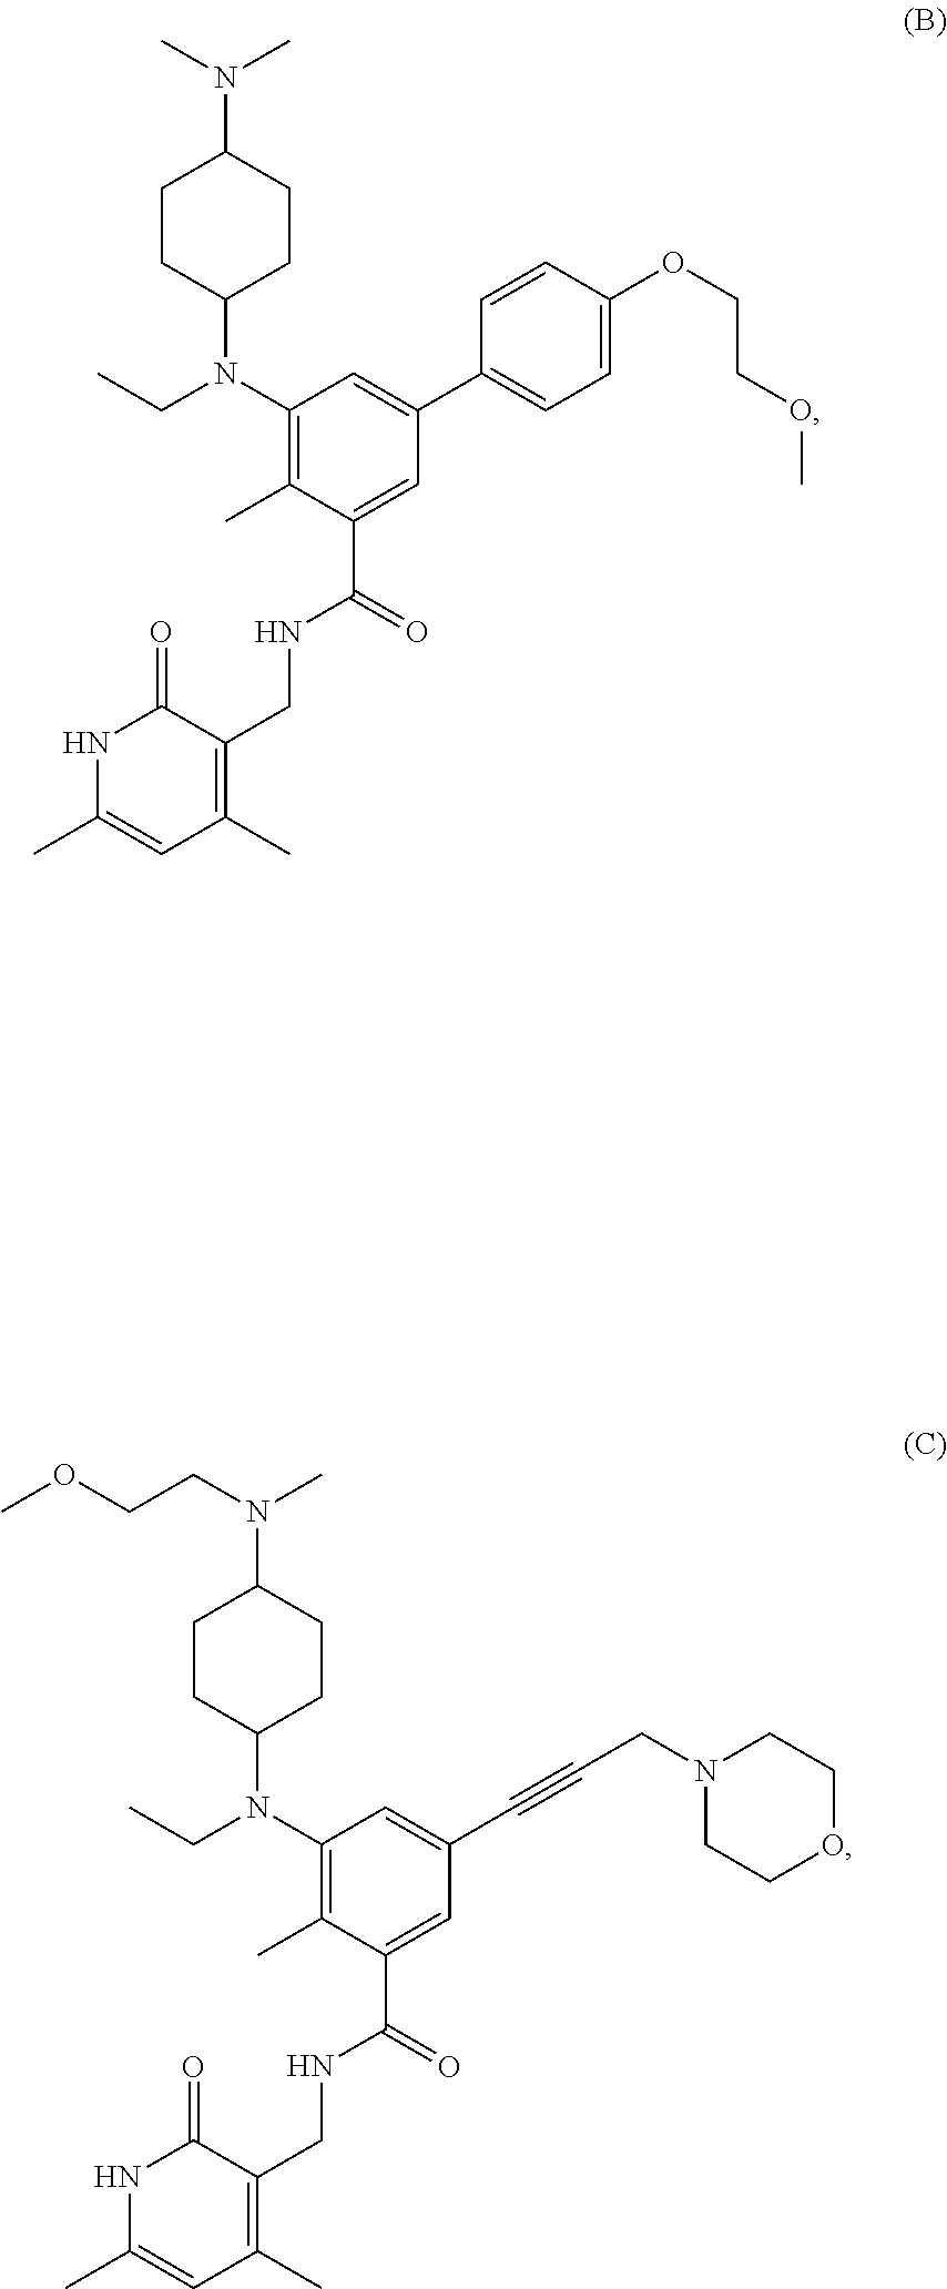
N1C(C)=CC(C)=C(CNC(C2=CC(C3=CC=C(OCCOC)C=C3)=CC(N(CC)C3CCC(N(C)C)CC3)=C2C)=O)C1=O.N1C(C)=CC(C)=C(CNC(C2=CC(C#CCN3CCOCC3)=CC(N(CC)C3CCC(N(CCOC)C)CC3)=C2C)=O)C1=O
